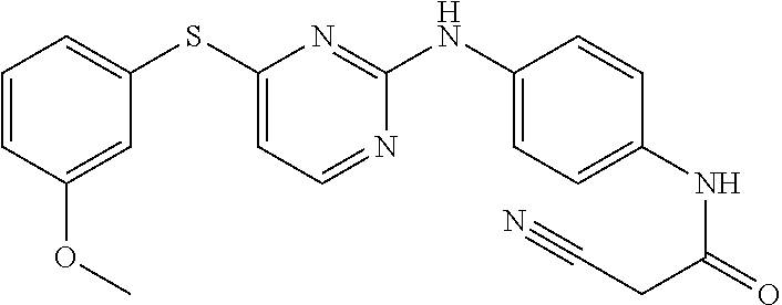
C1=CC(OC)=CC(SC2=CC=NC(NC3=CC=C(NC(=O)CC#N)C=C3)=N2)=C1
